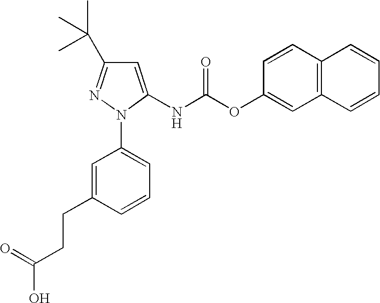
C1(CCC(O)=O)=CC(N2N=C(C(C)(C)C)C=C2NC(OC2=CC3=C(C=C2)C=CC=C3)=O)=CC=C1
